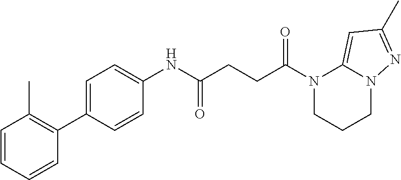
C1(NC(CCC(N2CCCN3C2=CC(C)=N3)=O)=O)=CC=C(C2=C(C)C=CC=C2)C=C1
